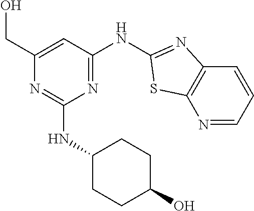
C1(CO)=CC(NC2=NC3=C(N=CC=C3)S2)=NC(NC2CCC(O)CC2)=N1
